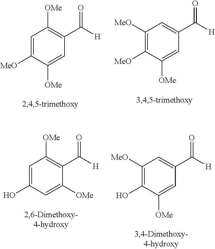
C1=C([MeO])C([OMe])=CC(C([H])=O)=C1[OMe].C1([MeO])=C([MeO])C([OMe])=CC(C([H])=O)=C1.C1=C(O)C=C([OMe])C(C([H])=O)=C1[OMe].C1([MeO])=C(O)C([OMe])=CC(C([H])=O)=C1
